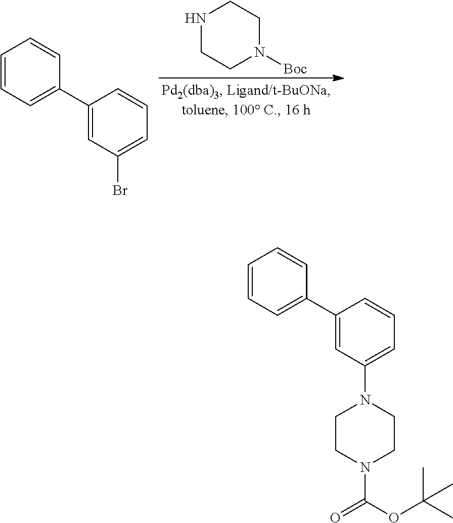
N1CCN([Boc])CC1.C1=CC=C(C2=CC(Br)=CC=C2)C=C1.C1=CC=C(C2=CC(N3CCN(C(OC(C)(C)C)=O)CC3)=CC=C2)C=C1
